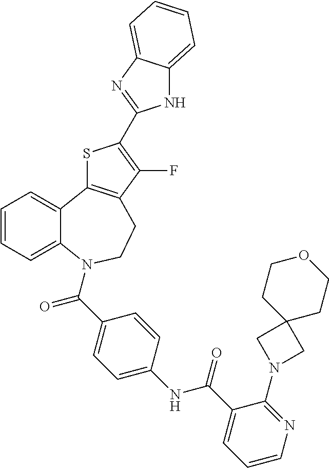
C1=CC=C2C(=C1)C1=C(CCN2C(C2=CC=C(NC(C3=CC=CN=C3N3CC4(C3)CCOCC4)=O)C=C2)=O)C(F)=C(C2=NC3=CC=CC=C3N2)S1
